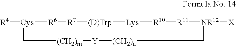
[Cys]1([R4])[R6][R7][(D)Trp][Lys][R10][R11][NR12]([X])C[(CH2)n][Y][(CH2)m]C1
